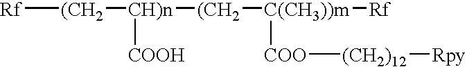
[Rf][(CH2][CH)n]([(CH2][C(CH3))m]([Rf])[COO][(CH2)12][Rpy])[COOH]
